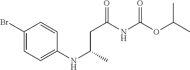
C1(Br)=CC=C(NC(CC(NC(OC(C)C)=O)=O)C)C=C1
